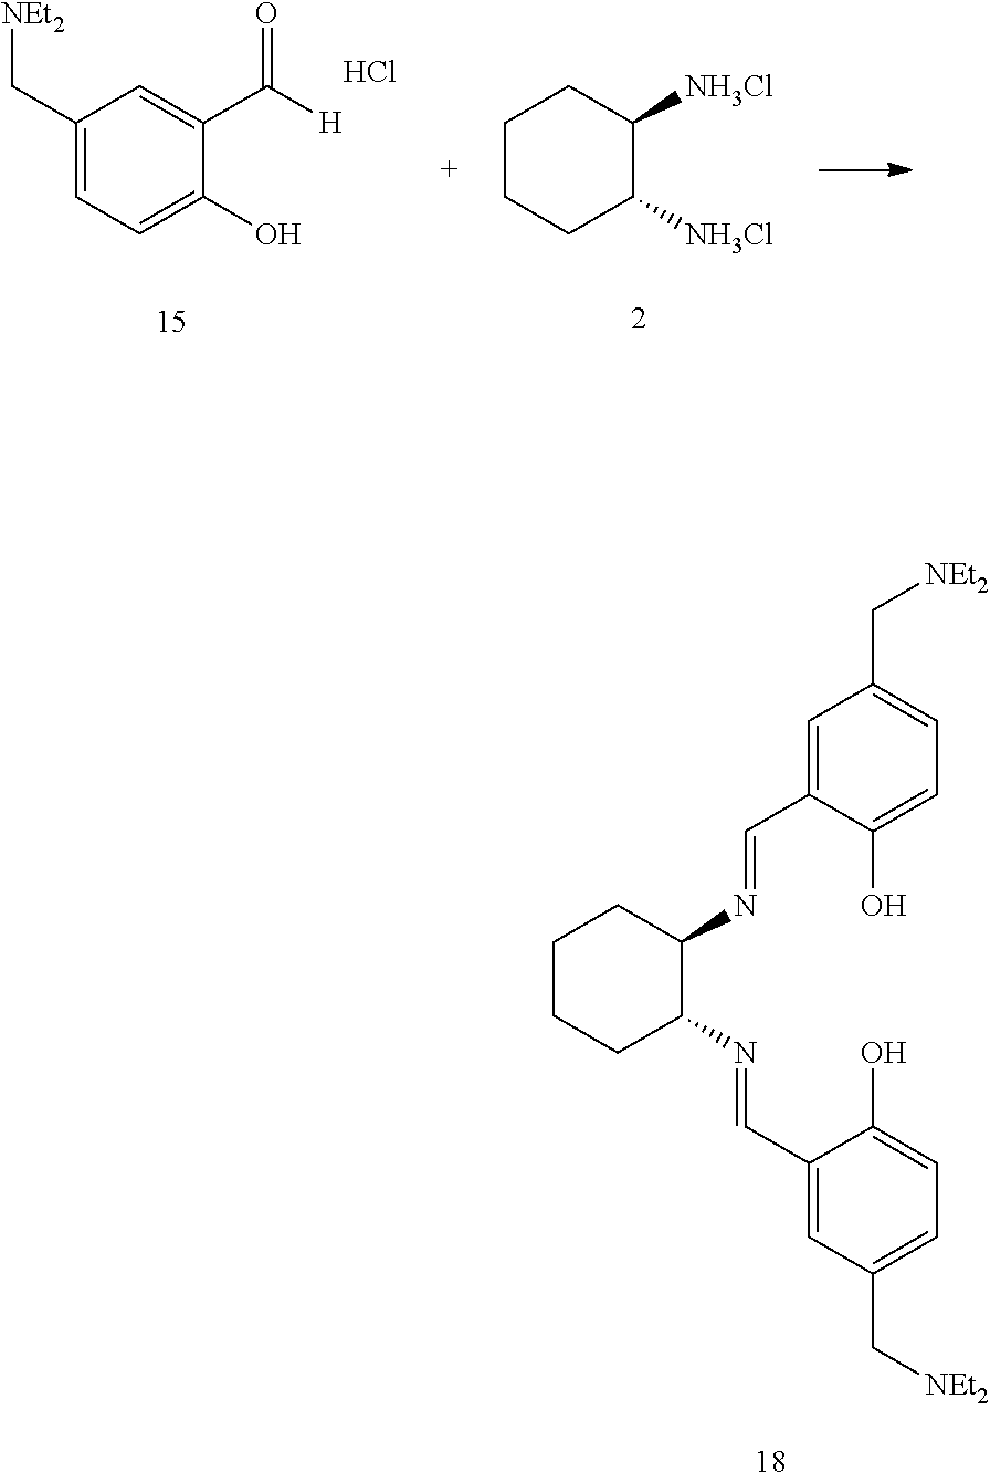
C1CCC([NH3Cl])C([NH3Cl])C1.C1(C[NEt2])=CC=C(O)C(C([H])=O)=C1.Cl.C1=C(C=NC2C(N=CC3=CC(C[NEt2])=CC=C3O)CCCC2)C(O)=CC=C1C[NEt2]
